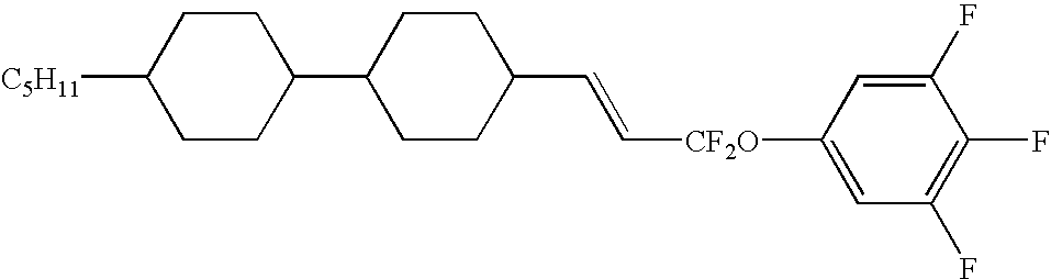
C([CF2O]C1=CC(F)=C(F)C(F)=C1)=CC1CCC(C2CCC([C5H11])CC2)CC1
